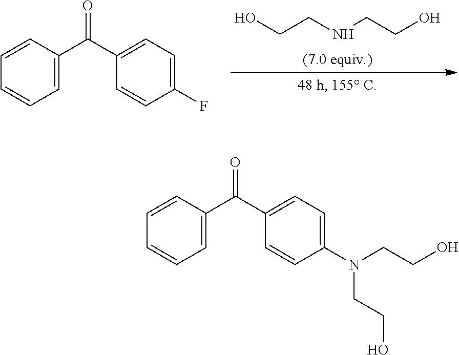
OCCNCCO.C1=CC(C(C2=CC=C(F)C=C2)=O)=CC=C1.C1=CC(C(C2=CC=C(N(CCO)CCO)C=C2)=O)=CC=C1
